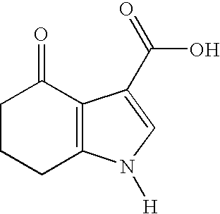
C1CCC2=C(C1=O)C(C(=O)O)=CN2[H]
